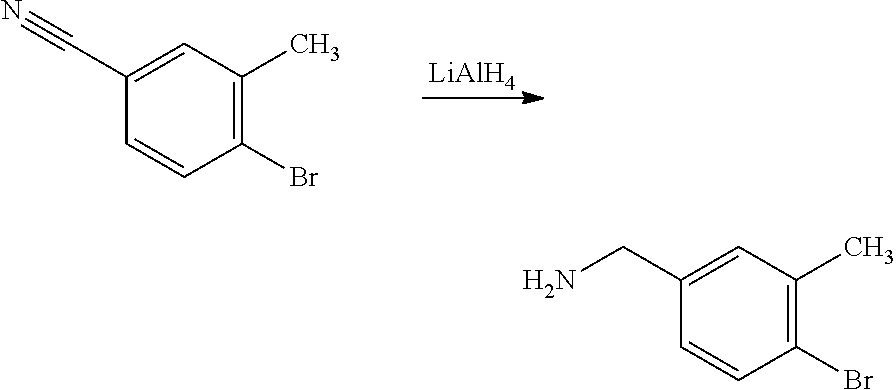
[LiAlH4].C1(Br)=C(C)C=C(C#N)C=C1.C1(Br)=C(C)C=C(CN)C=C1
